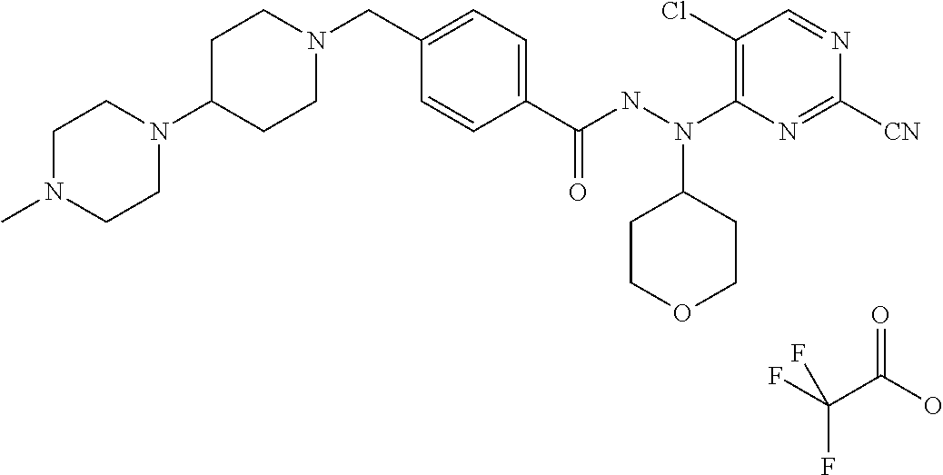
FC(C(O)=O)(F)F.N1(C2CCN(CC3=CC=C(C(NN(C4=C(Cl)C=NC([CN])=N4)C4CCOCC4)=O)C=C3)CC2)CCN(C)CC1
